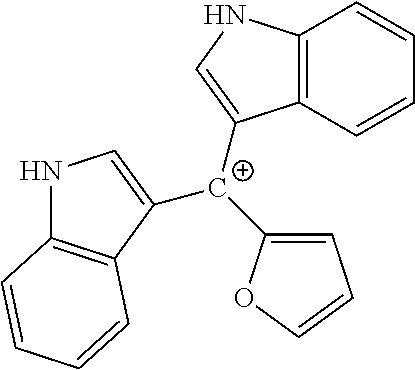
C12=C(C=CC=C1)C([C+](C1=CC=CO1)C1=CNC3=C1C=CC=C3)=CN2
